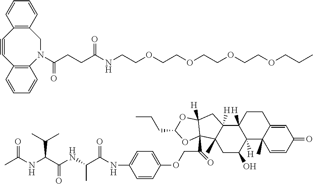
N(CCOCCOCCOCCOCCC)C(CCC(N1CC2=C(C#CC3=C1C=CC=C3)C=CC=C2)=O)=O.C1=C(OCC(C23C4(C)C([H])(C5([H])CCC6=CC(=O)C=CC6(C)C5([H])C(O)C4)CC2([H])OC(CCC)O3)=O)C=CC(NC(C(NC(C(NC(C)=O)C(C)C)=O)C)=O)=C1
